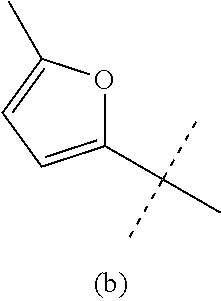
C1(C(C)(C)C)=CC=C(C)O1
